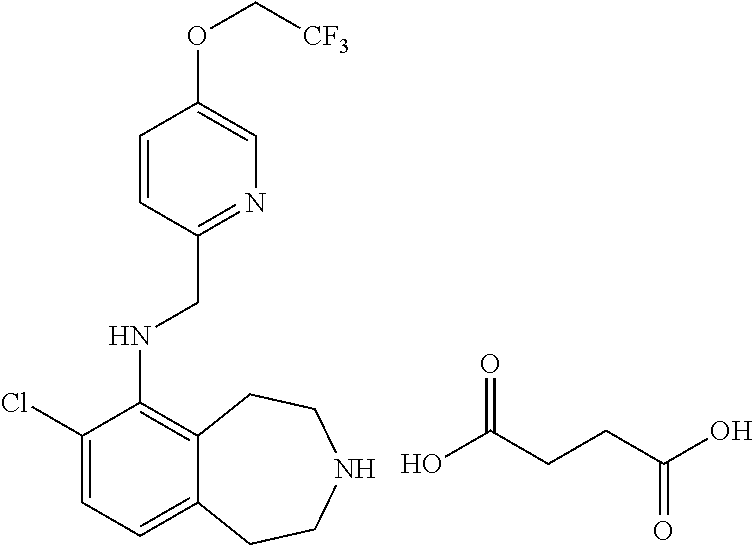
C1(Cl)=CC=C2C(=C1NCC1=NC=C(OC[CF3])C=C1)CCNCC2.OC(CCC(O)=O)=O
